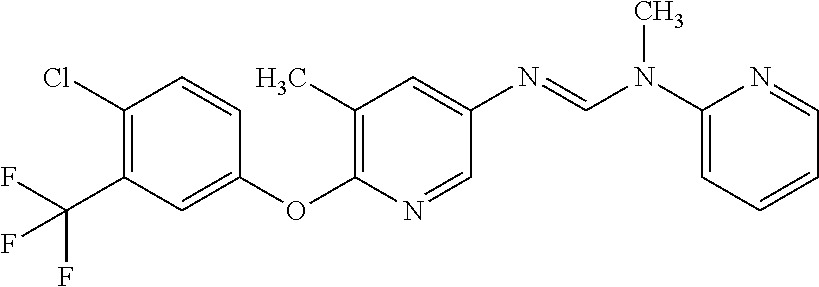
C1=CC(Cl)=C(C(F)(F)F)C=C1OC1=C(C)C=C(N=CN(C)C2=CC=CC=N2)C=N1
